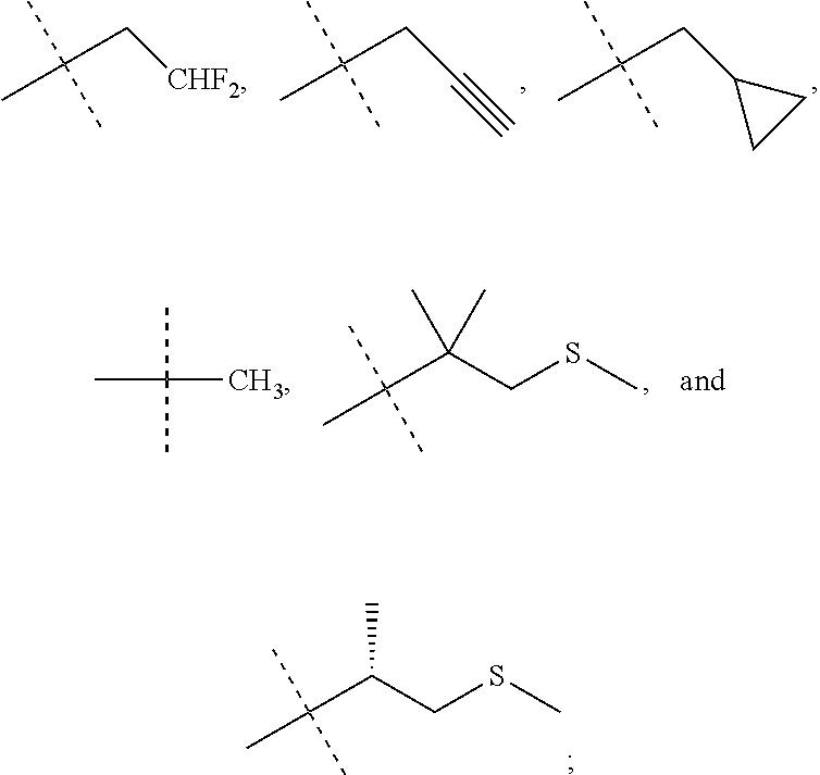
CC(C)(C)C(CSC)C.CC(C)(C)CC#C.CC(C)(C)CC1CC1.CC(C)(C)C[CHF2].CC(C)(C)C(CSC)(C)C.CC(C)(C)C
